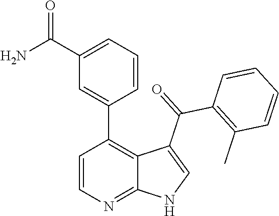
C1=CN=C2C(=C1C1=CC(C(N)=O)=CC=C1)C(C(=O)C1=C(C)C=CC=C1)=CN2
